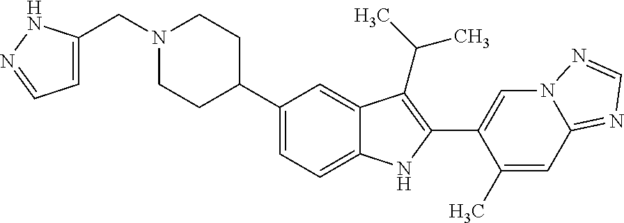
C1(C2CCN(CC3=CC=NN3)CC2)=CC=C2C(=C1)C(C(C)C)=C(C1=CN3C(=NC=N3)C=C1C)N2
